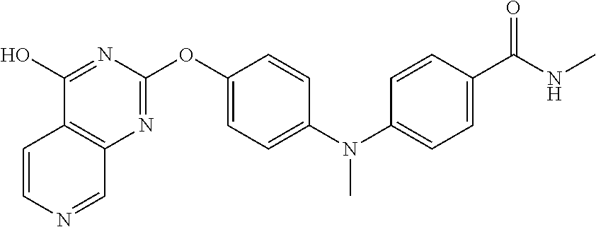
C1(O)=NC(OC2=CC=C(N(C3=CC=C(C(NC)=O)C=C3)C)C=C2)=NC2=C1C=CN=C2
